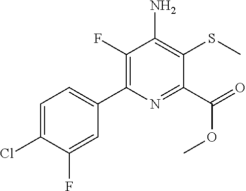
C1(F)=C(C2=CC=C(Cl)C(F)=C2)N=C(C(=O)OC)C(SC)=C1N
